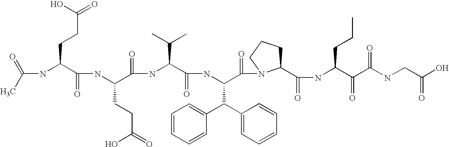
CC(=O)NC(C(NC(C(NC(C(NC(C(=O)N1C(C(NC(C(C(NCC(O)=O)=O)=O)CCC)=O)CCC1)C(C1=CC=CC=C1)C1=CC=CC=C1)=O)C(C)C)=O)CCC(O)=O)=O)CCC(=O)O
